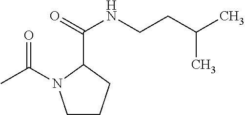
C1(C(=O)NCCC(C)C)N(C(=O)C)CCC1
